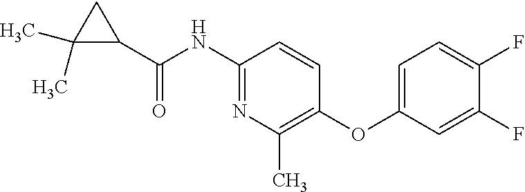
C1(NC(C2CC2(C)C)=O)=NC(C)=C(OC2=CC=C(F)C(F)=C2)C=C1
